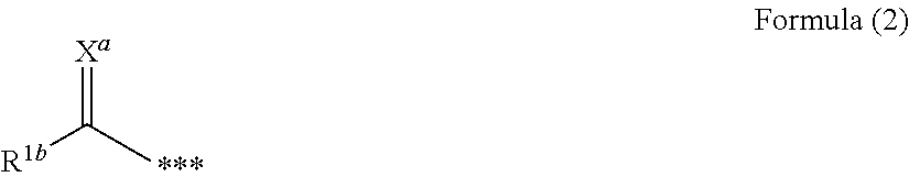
[R1b]C(C)=[Xa]
